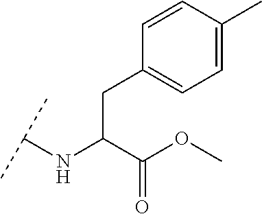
C(C(C(OC)=O)NC(C)C)C1=CC=C(C)C=C1
